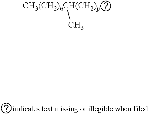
C[CH3(CH2)nCH(CH2)p]
